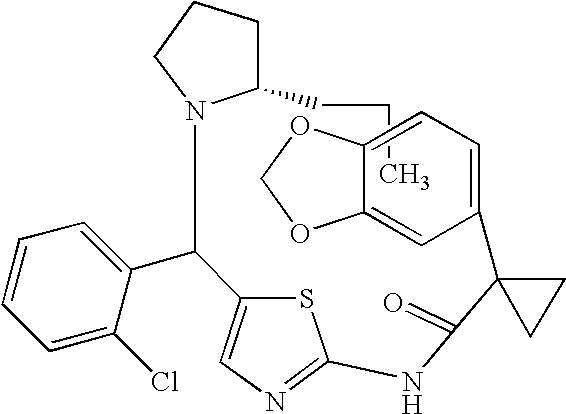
C(C)CC1N(C(C2=CN=C(NC(C3(C4=CC=C5C(=C4)OCO5)CC3)=O)S2)C2=CC=CC=C2Cl)CCC1
